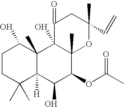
C1CC(C)(C)C2([H])C(C)(C1O)C1(O)C(C)(C(OC(C)=O)C2O)OC(C)(C=C)CC1=O
